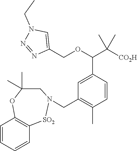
C1=CC=CC2=C1OC(C)(C)CN(CC1=C(C)C=CC(C(C([CO2H])(C)C)OCC3=CN(CC)N=N3)=C1)[SO2]2
